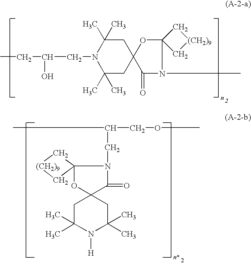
CCC(CN1C(C)(C)CC2(CC1(C)C)OC1(N(C)C2=O)C[(CH2)9]C1)O.CC(COC)CN1C2(OC3(C1=O)CC(C)(C)N([H])C(C)(C)C3)C[(CH2)9]C2
